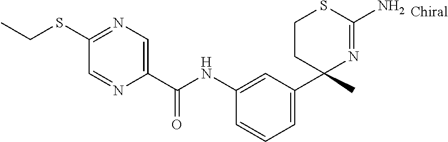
C1(NC(C2=CN=C(SCC)C=N2)=O)=CC(C2(C)N=C(N)SCC2)=CC=C1
